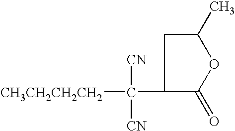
[CH3CH2CH2CH2]C([CN])([CN])C1C(=O)OC(C)C1
